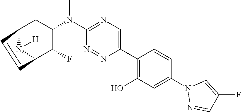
C12N([H])C(C(F)C(N(C3=NC=C(C4=C(O)C=C(N5N=CC(F)=C5)C=C4)N=N3)C)C1)C=C2
